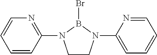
C1=CC(N2CCN(C3=CC=CC=N3)B2Br)=NC=C1
